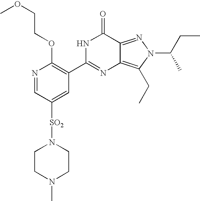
COCCOC1=C(C2=NC3=C(CC)N(C(C)CC)N=C3C(=O)N2)C=C([SO2]N2CCN(C)CC2)C=N1
